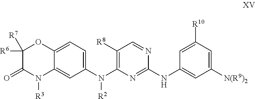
C1([R6])([R7])C(=O)N([R3])C2=CC(N(C3=C([R8])C=NC(NC4=CC([N(R9)2])=CC([R10])=C4)=N3)[R2])=CC=C2O1
